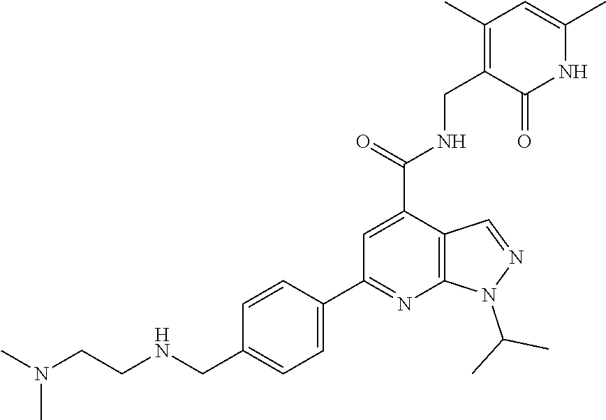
C1=CC(C2=NC3=C(C(C(=O)NCC4=C(C)C=C(C)NC4=O)=C2)C=NN3C(C)C)=CC=C1CNCCN(C)C
